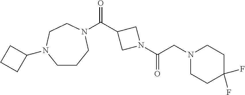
C1CCN(C(C2CN(C(CN3CCC(F)(F)CC3)=O)C2)=O)CCN1C1CCC1
